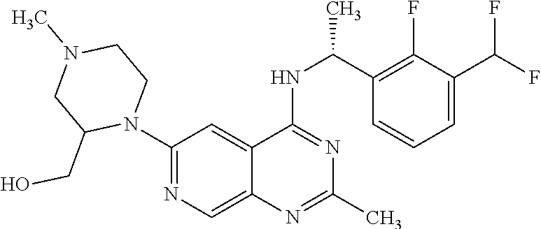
C1(N2CCN(C)CC2CO)=NC=C2C(=C1)C(NC(C1=C(F)C(C(F)F)=CC=C1)C)=NC(C)=N2
